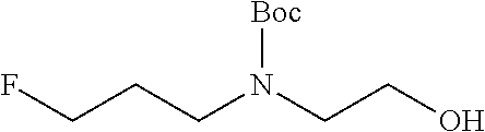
[Boc]N(CCCF)CCO
